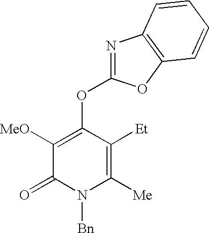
[MeO]C1=C(OC2=NC3=C(O2)C=CC=C3)C([Et])=C([Me])N([Bn])C1=O
